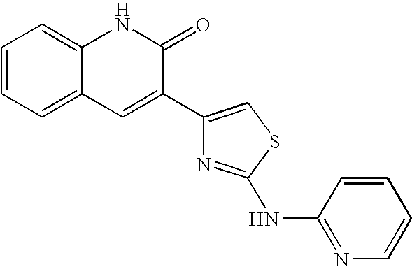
C1=CC=C2C(=C1)NC(=O)C(C1=CSC(NC3=NC=CC=C3)=N1)=C2
